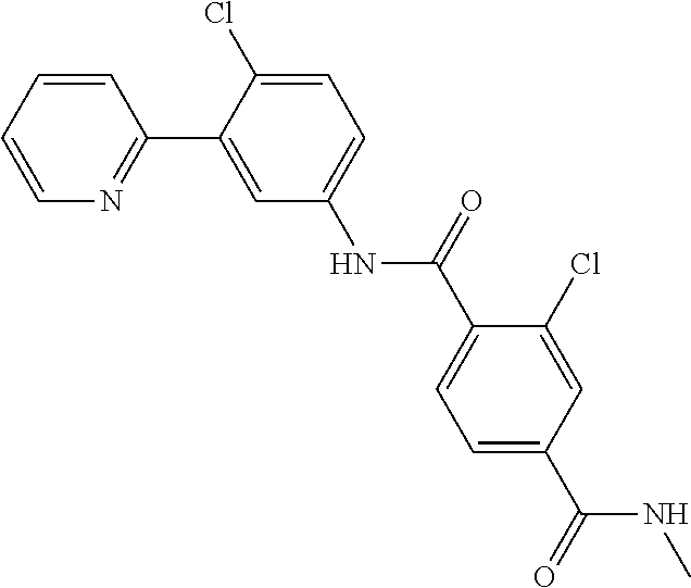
C1=CC=CN=C1C1=CC(NC(C2=CC=C(C(NC)=O)C=C2Cl)=O)=CC=C1Cl
